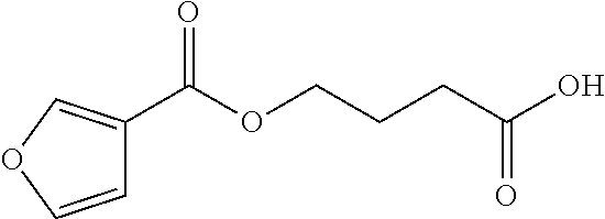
C1(C(OCCCC(O)=O)=O)=COC=C1
